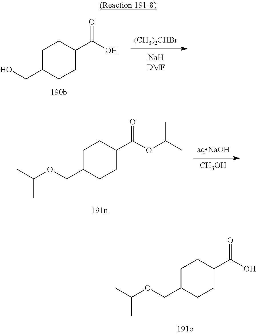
[(CH3)2CHBr].C1C(CO)CCC(C(O)=O)C1.C1C(COC(C)C)CCC(C(O)=O)C1.[aqNaOH].[CH3OH].C1C(COC(C)C)CCC(C(OC(C)C)=O)C1
